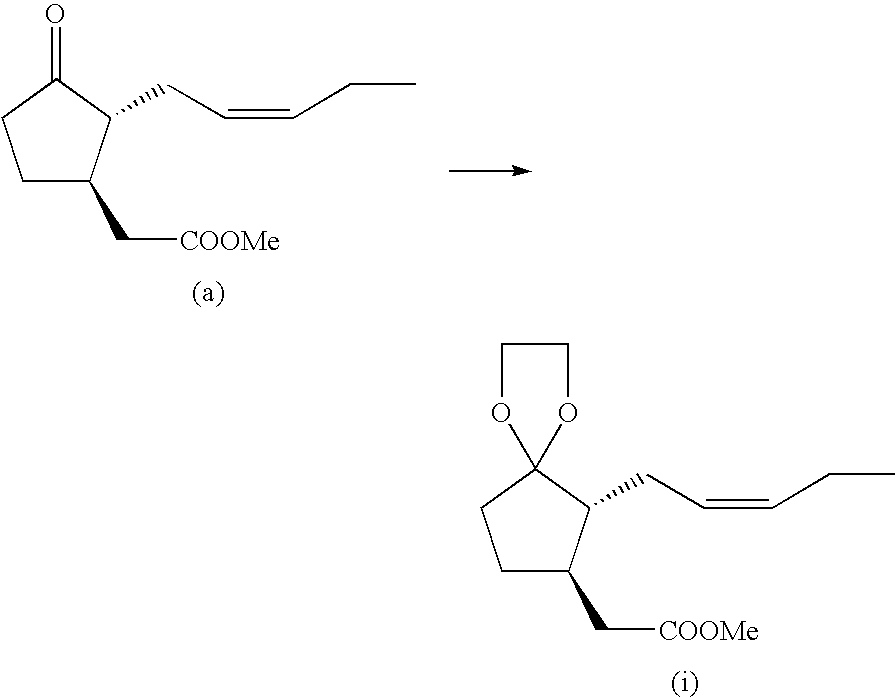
C1C(C[COOMe])C(CC=CCC)C(=O)C1.C1C(C[COOMe])C(CC=CCC)C2(C1)OCCO2
